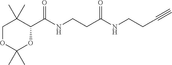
C1OC(C)(C)OC(C(NCCC(NCCC#C)=O)=O)C1(C)C
